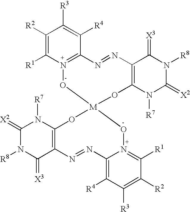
C1([R2])=C([R1])N2=C(C([R4])=C1[R3])N=NC1=C(N([R7])C(=[X2])N([R8])C1=[X3])O[M]1(O2)OC2=C(N=NC3=C([R4])C([R3])=C([R2])C([R1])=N3O1)C(=[X3])N([R8])C(=[X2])N2[R7]
